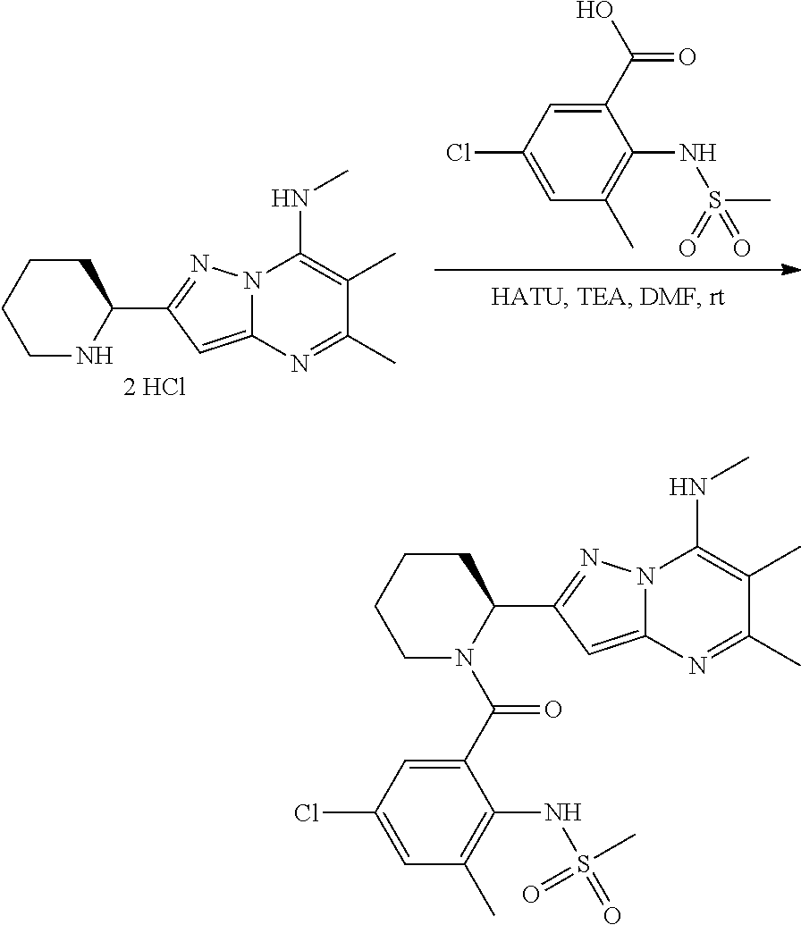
C(=O)(O)C1=CC(Cl)=CC(C)=C1NS(=O)(=O)C.C1CCCC(C2=NN3C(=C2)N=C(C)C(C)=C3NC)N1.C1CCCC(C2=NN3C(=C2)N=C(C)C(C)=C3NC)N1C(=O)C1=CC(Cl)=CC(C)=C1NS(=O)(=O)C
